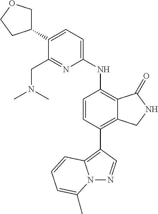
N12N=CC(C3=C4C(=C(NC5=CC=C(C6COCC6)C(CN(C)C)=N5)C=C3)C(=O)NC4)=C1C=CC=C2C
